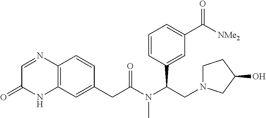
C12=C(C=CC(CC(=O)N(C(C3=CC(C([NMe2])=O)=CC=C3)CN3CCC(O)C3)C)=C1)N=CC(=O)N2
